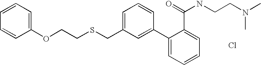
C1=C(CSCCOC2=CC=CC=C2)C=C(C2=CC=CC=C2C(NCCN(C)C)=O)C=C1.Cl
